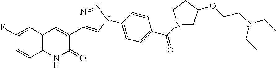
C1(F)=CC2=C(C=C1)NC(=O)C(C1=CN(C3=CC=C(C(N4CC(OCCN(CC)CC)CC4)=O)C=C3)N=N1)=C2
